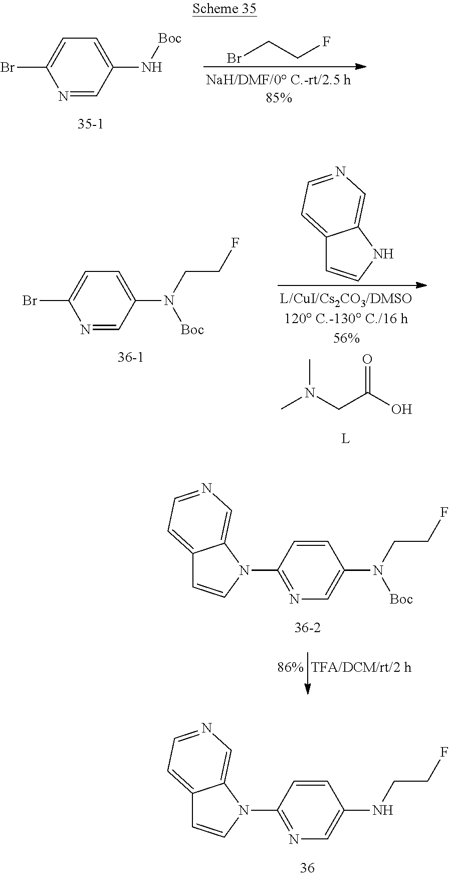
N1=CC(N[Boc])=CC=C1Br.BrCCF.N1=CC(N(CCF)[Boc])=CC=C1Br.C12=CC=NC=C1NC=C2.CN(CC(O)=O)C.C12=CC=NC=C1N(C1=NC=C(N([Boc])CCF)C=C1)C=C2.C12=CC=NC=C1N(C1=NC=C(NCCF)C=C1)C=C2
